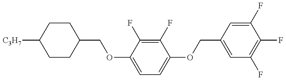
C1CC(COC2=CC=C(OCC3=CC(F)=C(F)C(F)=C3)C(F)=C2F)CCC1[C3H7]
